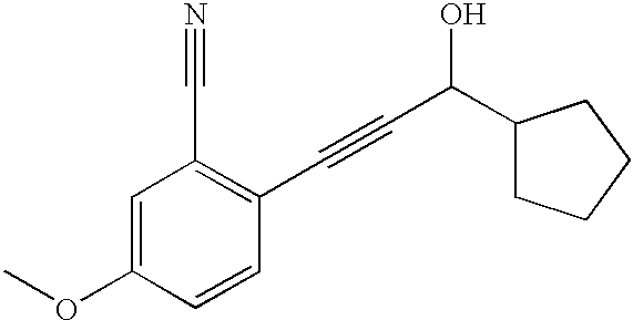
C1(C(C#CC2=C(C#N)C=C(OC)C=C2)O)CCCC1
